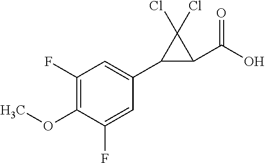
C1(OC)=C(F)C=C(C2C(C(O)=O)C2(Cl)Cl)C=C1F
